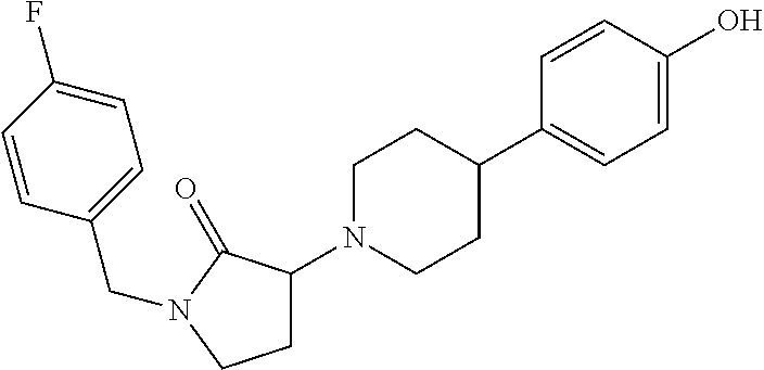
C1(N2CCC(C3=CC=C(O)C=C3)CC2)CCN(CC2=CC=C(F)C=C2)C1=O
